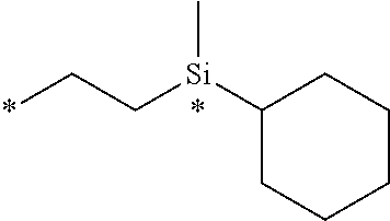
C1([Si](CC*)C)CCCCC1
